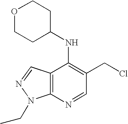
C12=C(C=NN1CC)C(NC1CCOCC1)=C(CCl)C=N2
